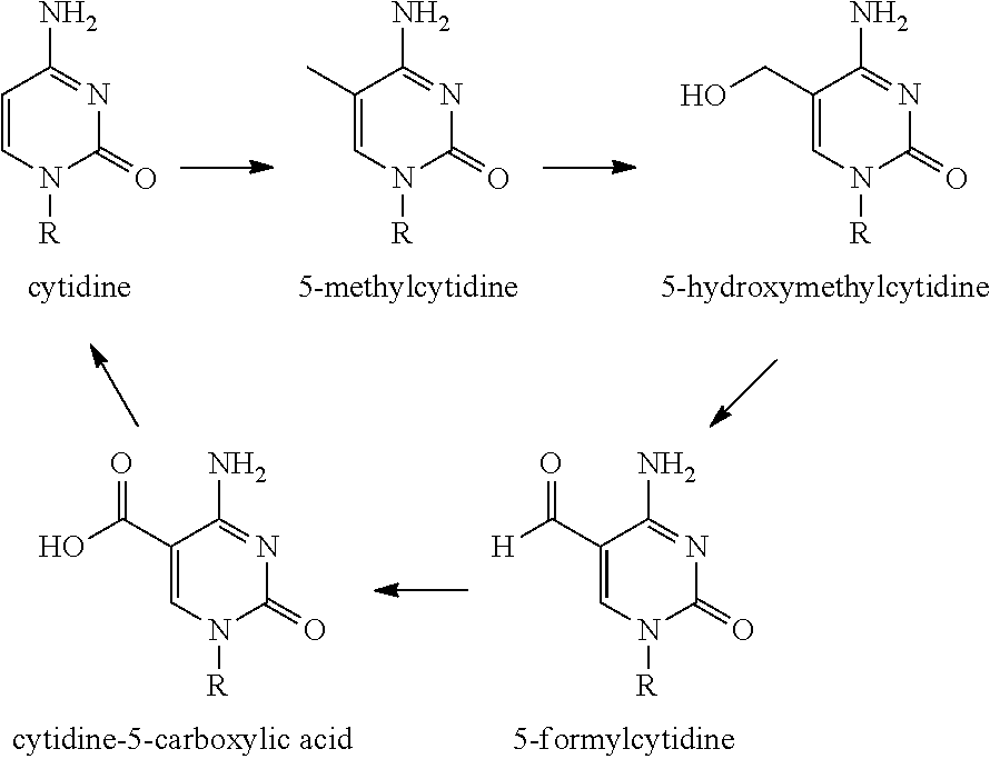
C1(CO)=CN([R])C(=O)N=C1N.C1(C)=CN([R])C(=O)N=C1N.C1=CN([R])C(=O)N=C1N.C1(C([H])=O)=CN([R])C(=O)N=C1N.C1(C(O)=O)=CN([R])C(=O)N=C1N
